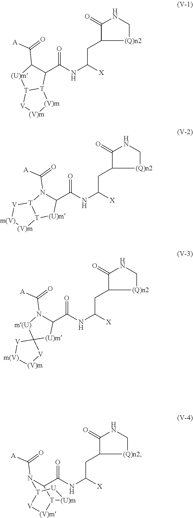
C1(C(NC([X])CC2[(Q)n2]CNC2=O)=O)C(C(=O)[A])[(U)m][T]2[T]1[(V)m][(V)m][V]2.C1(C(NC([X])CC2[(Q)n2]CNC2=O)=O)N(C(=O)[A])[T]2[T]([(U)m]1)[(V)m][m(V)][V]2.C1(C(NC([X])CC2[(Q)n2]CNC2=O)=O)N(C(=O)[A])[m(U)]C2([(U)m]1)[V][m(V)][(V)m][V]2.C(NC([X])CC1[(Q)n2]CNC1=O)(=O)C1N(C(=O)[A])[T]2[U][(U)m][T]1[(V)m][V]2
